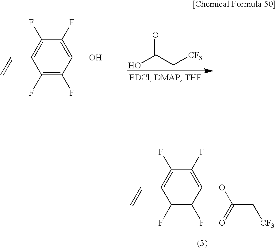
C1(F)=C(F)C(OC(C[CF3])=O)=C(F)C(F)=C1C=C.OC(C[CF3])=O.C1(F)=C(F)C(O)=C(F)C(F)=C1C=C
